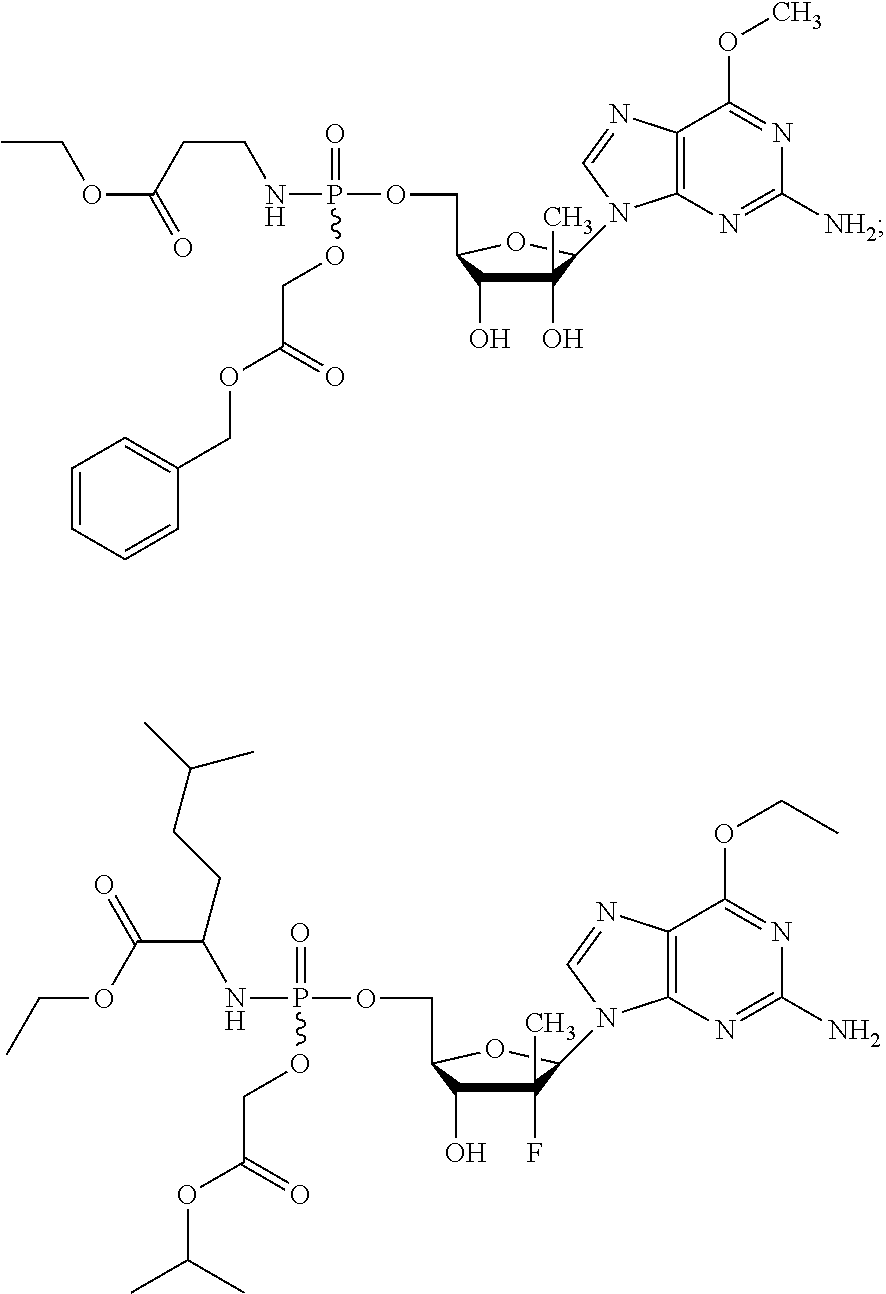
C1(F)(C)C(O)C(COP(NC(C(OCC)=O)CCC(C)C)(=O)OCC(OC(C)C)=O)OC1N1C2=C(C(OCC)=NC(N)=N2)N=C1.C1(O)(C)C(O)C(COP(NCCC(OCC)=O)(=O)OCC(OCC2=CC=CC=C2)=O)OC1N1C=NC2=C1N=C([NH2])N=C2OC
